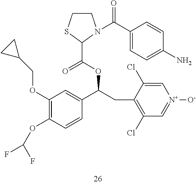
C1(OCC2CC2)=C(OC(F)F)C=CC(C(CC2=C(Cl)C=[N+]([O-])C=C2Cl)OC(C2N(C(C3=CC=C(N)C=C3)=O)CCS2)=O)=C1
